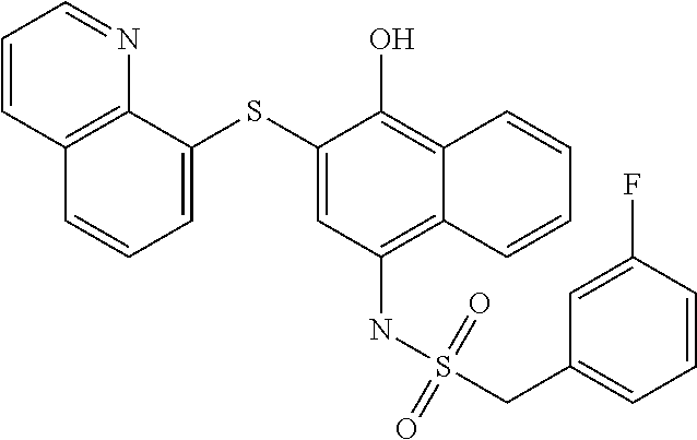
C1=C(SC2=CC=CC3=C2N=CC=C3)C(O)=C2C(=C1NS(CC1=CC=CC(F)=C1)(=O)=O)C=CC=C2
